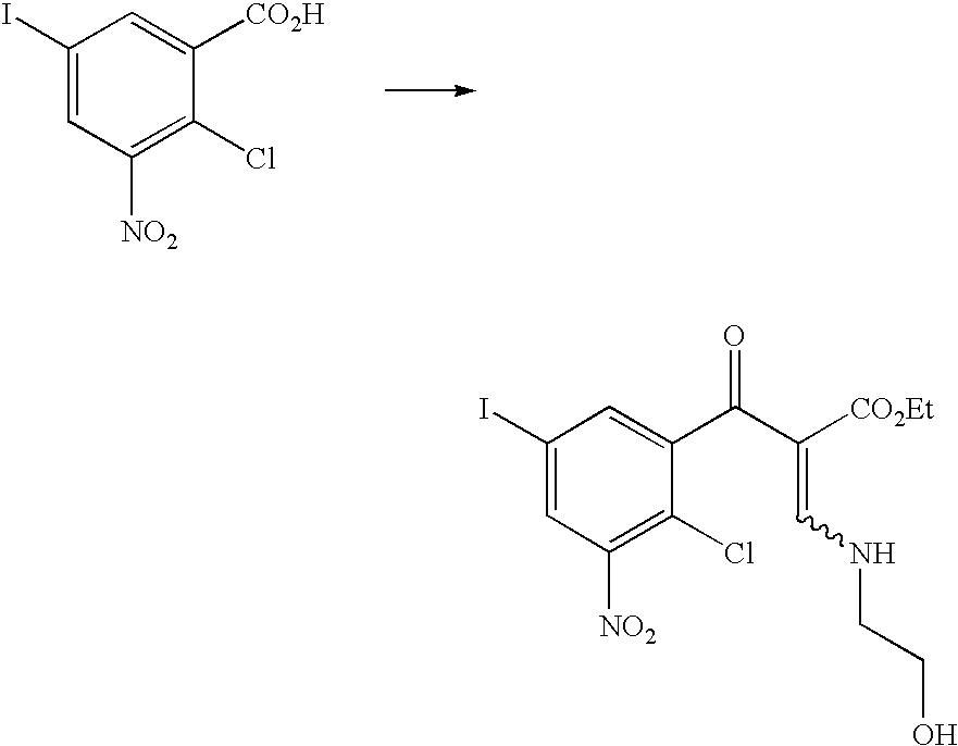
C1(I)=CC([NO2])=C(Cl)C([CO2H])=C1.C1(I)=CC([NO2])=C(Cl)C(C(=O)C([CO2Et])=CNCCO)=C1
